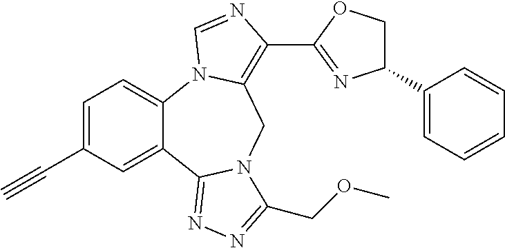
C12=CC=C(C#C)C=C1C1=NN=C(COC)N1CC1=C(C3=NC(C4=CC=CC=C4)CO3)N=CN21
